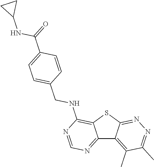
C12=NC=NC(NCC3=CC=C(C(NC4CC4)=O)C=C3)=C1SC1=NN=C(C)C(C)=C21
